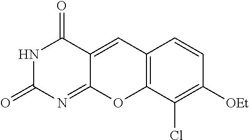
N1C(=O)N=C2C(=CC3=C(O2)C(Cl)=C([OEt])C=C3)C1=O
